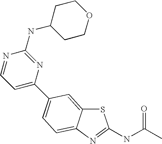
S1C2=CC(C3=CC=NC(NC4CCOCC4)=N3)=CC=C2N=C1NC(C)=O
